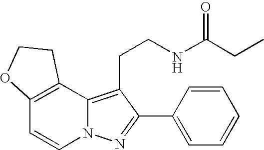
C12=C(C3=C(CCNC(CC)=O)C(C4=CC=CC=C4)=NN3C=C1)CCO2
